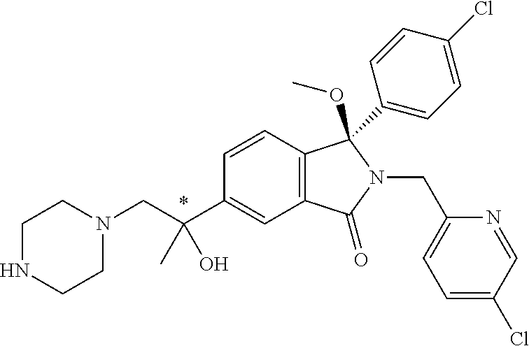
C1(C(CN2CCNCC2)(O)C)=CC2=C(C(C3=CC=C(Cl)C=C3)(OC)N(CC3=CC=C(Cl)C=N3)C2=O)C=C1
